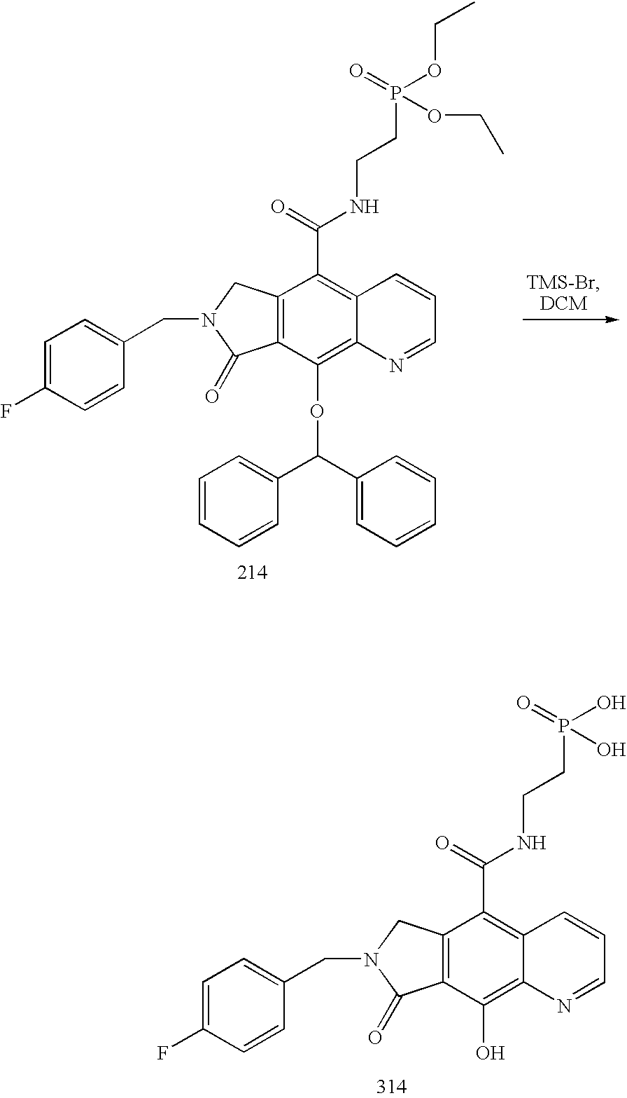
C1=C(F)C=CC(CN2C(=O)C3=C(C2)C(C(=O)NCCP(OCC)(=O)OCC)=C2C(=C3OC(C3=CC=CC=C3)C3=CC=CC=C3)N=CC=C2)=C1.C1=C(F)C=CC(CN2C(=O)C3=C(C2)C(C(=O)NCCP(O)(=O)O)=C2C(=C3O)N=CC=C2)=C1
